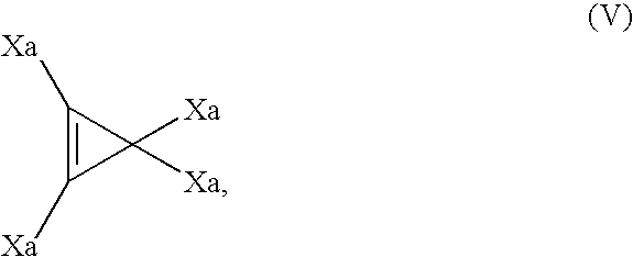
C1([Xa])=C([Xa])C1([Xa])[Xa]
